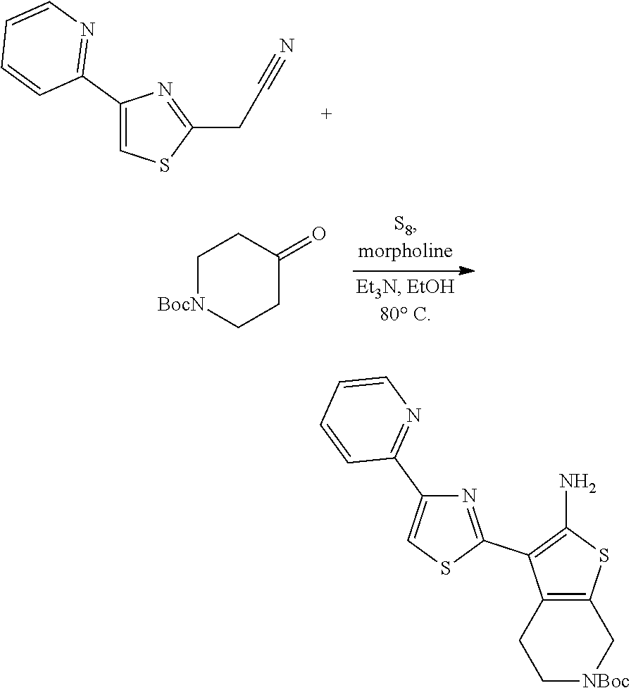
C1(C2=NC=CC=C2)=CSC(CC#N)=N1.C1[BocN]CCC(=O)C1.C1[NBoc]CC2=C(C1)C(C1=NC(C3=NC=CC=C3)=CS1)=C(N)S2
